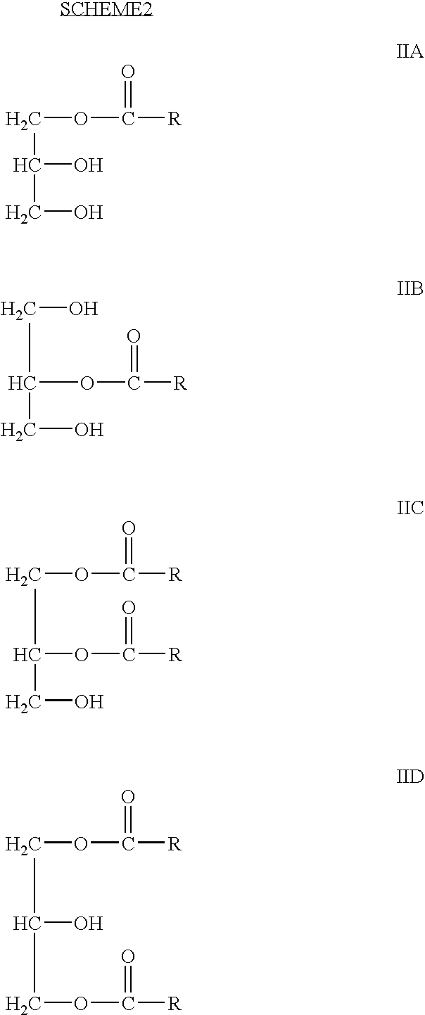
C(OC([R])=O)C(CO)O.C(OC([R])=O)(CO)CO.C(OC([R])=O)C(CO)OC([R])=O.C(OC([R])=O)C(COC([R])=O)O
